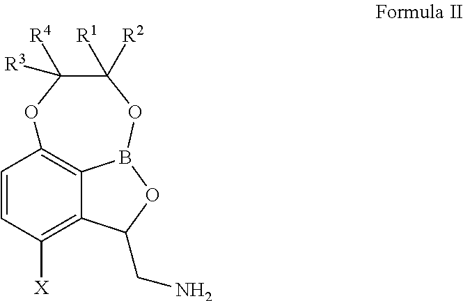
C1=CC([X])=C2C3=C1OC([R4])([R3])C([R1])([R2])OB3OC2CN
